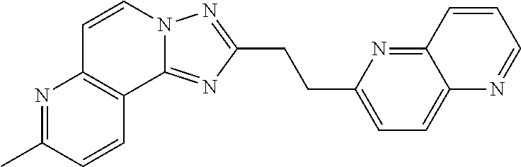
C12=CC=C(CCC3=NN4C(=N3)C3=C(C=C4)N=C(C)C=C3)N=C1C=CC=N2
